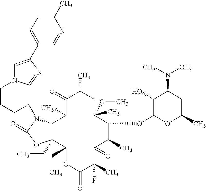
C12C(CC)(C(CC)OC(=O)C(C)(F)C(=O)C(C)C(OC3OC(C)CC(N(C)C)C3O)C(OC)(C)CC(C)C(=O)C1C)OC(=O)N2CCCCN1C=C(C2=CC=C(C)N=C2)N=C1
